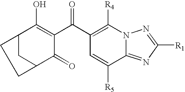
C1(C(C2=C(O)C3CC(C2=O)CC3)=O)=C([R4])N2C(=NC([R1])=N2)C([R5])=C1
